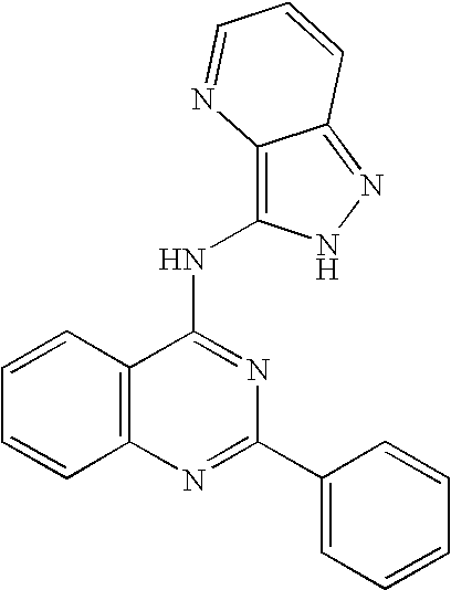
C12=C(N=C(C3=CC=CC=C3)N=C1NC1=C3C(=NN1)C=CC=N3)C=CC=C2
